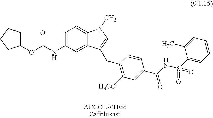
C1(OC(NC2=CC=C3C(=C2)C(CC2=C([H3CO])C=C(C(NS(=O)(=O)C4=CC=CC=C4C)=O)C=C2)=CN3C)=O)CCCC1
